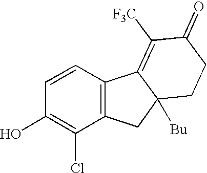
C1=CC(O)=C(Cl)C2=C1C1=C([F3C])C(=O)CCC1([Bu])C2
